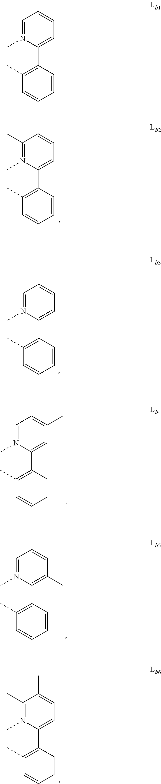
C1(C)=C(C2=CC=CC=N2C)C=CC=C1.C1(C)=C(C2=CC=CC(C)=N2C)C=CC=C1.C1(C)=C(C2=CC=C(C)C=N2C)C=CC=C1.C1(C)=C(C2=CC(C)=CC=N2C)C=CC=C1.C1(C)=C(C2=C(C)C=CC=N2C)C=CC=C1.C1(C)=C(C2=CC=C(C)C(C)=N2C)C=CC=C1
